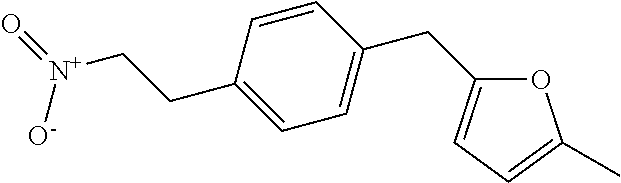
O1C(CC2=CC=C(CC[N+](=O)[O-])C=C2)=CC=C1C
